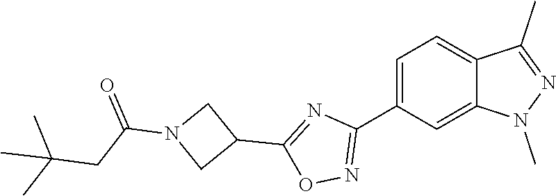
C1(C2=NOC(C3CN(C(CC(C)(C)C)=O)C3)=N2)=CC=C2C(=C1)N(C)N=C2C
